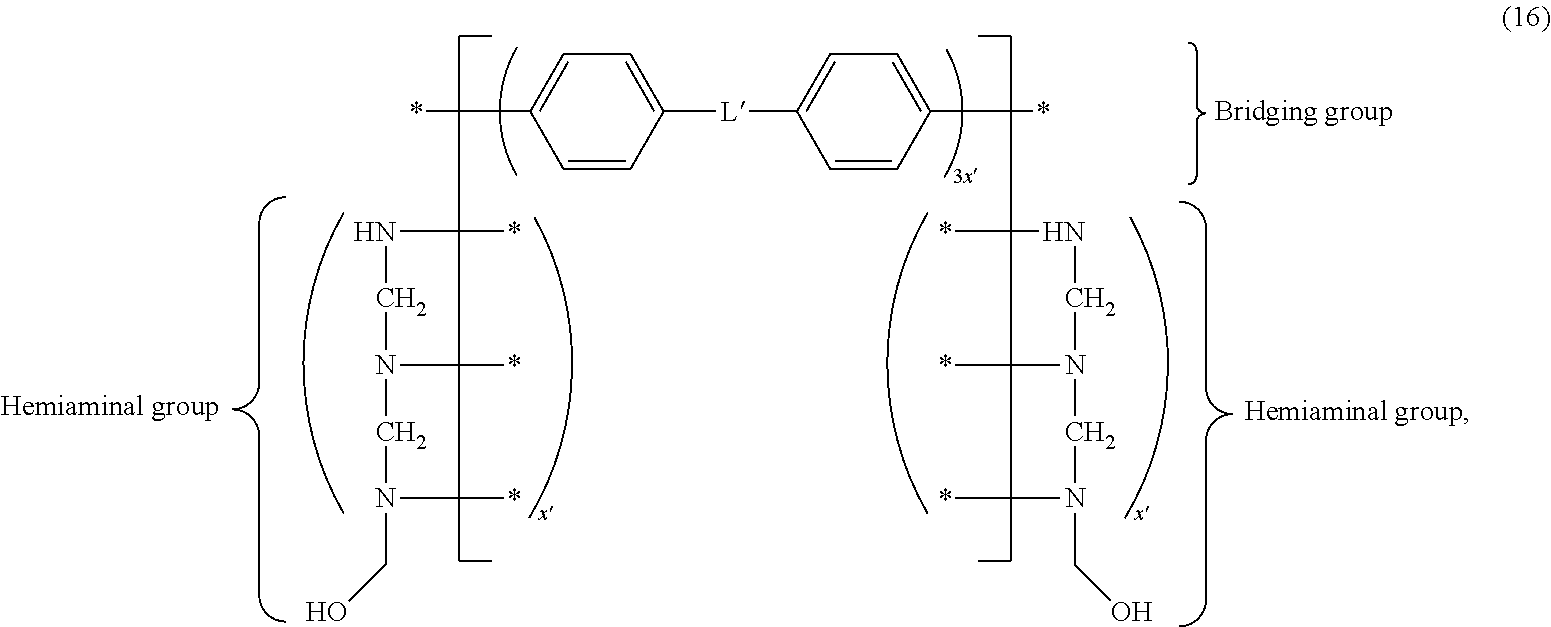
C1=CC([L]C2=CC=C(*)C=C2)=CC=C1*.N(CN(CN(CO)*)*)*.N(CN(CN(CO)*)*)*
